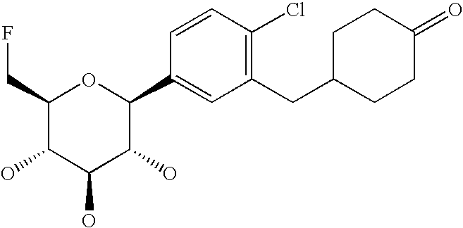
C1(CF)C(O)C(O)C(O)C(C2=CC(CC3CCC(=O)CC3)=C(Cl)C=C2)O1
